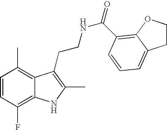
C1=CC(F)=C2C(=C1C)C(CCNC(=O)C1=C3OCCC3=CC=C1)=C(C)N2
